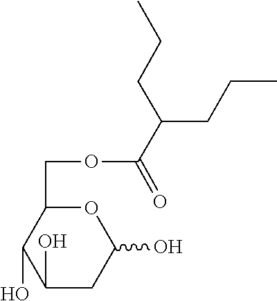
C(C(OCC1C(O)C(O)CC(O)O1)=O)(CCC)CCC
